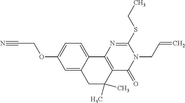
C1=C2C(=CC=C1OCC#N)C1=C(C(C)(C)C2)C(=O)N(CC=C)C(SCC)=N1
